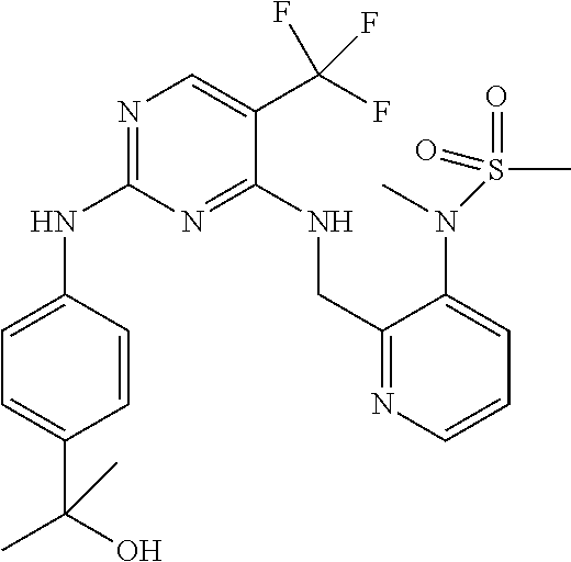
C1=C(NC2=NC=C(C(F)(F)F)C(NCC3=NC=CC=C3N(C)S(C)(=O)=O)=N2)C=CC(C(O)(C)C)=C1
